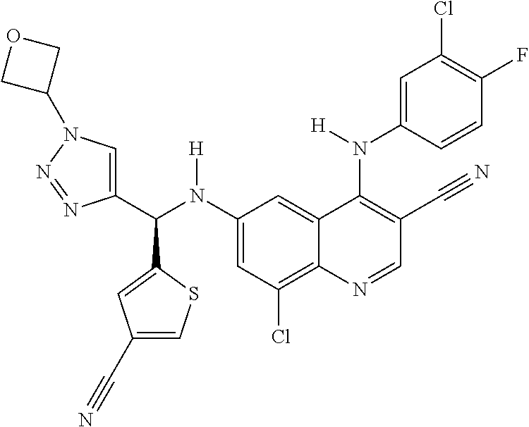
C1(N(C(C2=CN(C3COC3)N=N2)C2=CC(C#N)=CS2)[H])=CC(Cl)=C2C(=C1)C(N(C1=CC(Cl)=C(F)C=C1)[H])=C(C#N)C=N2
